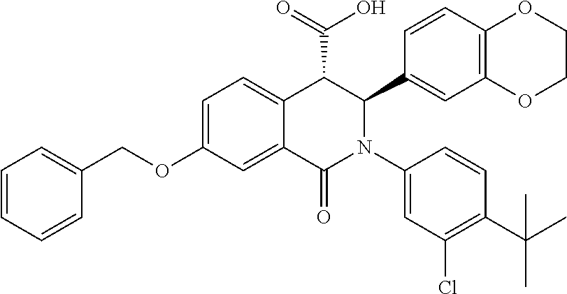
C1=C2C(=CC=C1OCC1=CC=CC=C1)C(C(=O)O)C(C1=CC3=C(C=C1)OCCO3)N(C1=CC(Cl)=C(C(C)(C)C)C=C1)C2=O
